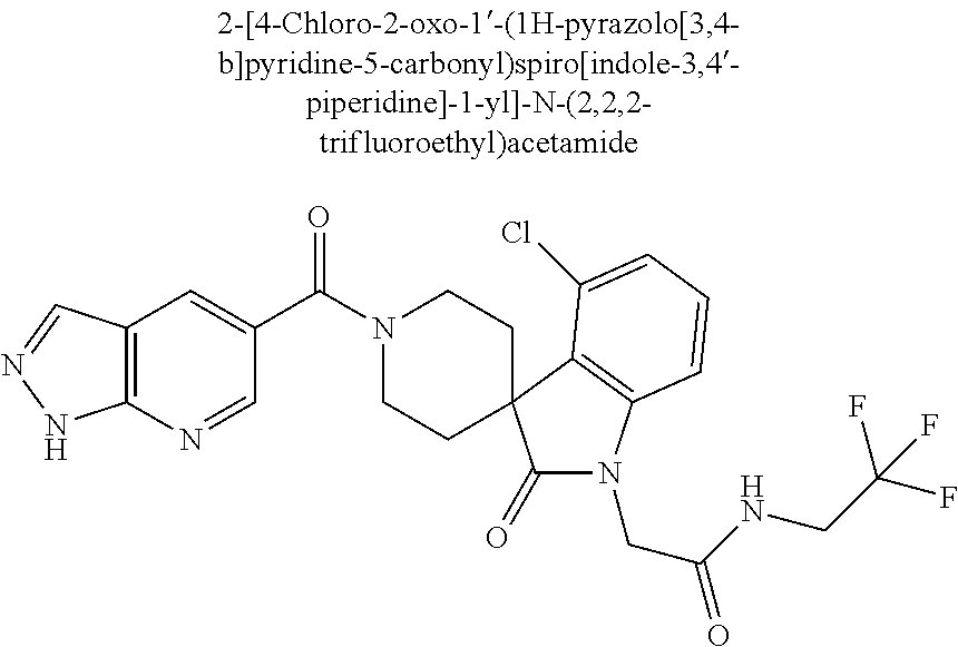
N1(C(C2=CC3=C(N=C2)NN=C3)=O)CCC2(CC1)C(=O)N(CC(NCC(F)(F)F)=O)C1=C2C(Cl)=CC=C1
